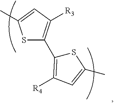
S1C(C2=C([R4])C=C(C)S2)=C([R3])C=C1C
